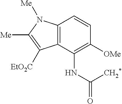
C12=C(C(NC(=O)[CH2*])=C([OMe])C=C1)C([EtO2C])=C([Me])N2[Me]
